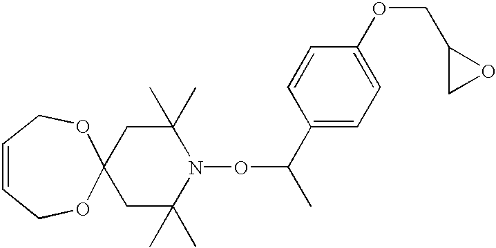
C1C(C)(C)N(OC(C)C2=CC=C(OCC3CO3)C=C2)C(C)(C)CC12OCC=CCO2
